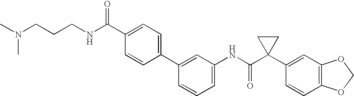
C1(C2=CC(NC(C3(C4=CC5=C(C=C4)OCO5)CC3)=O)=CC=C2)=CC=C(C(=O)NCCCN(C)C)C=C1
